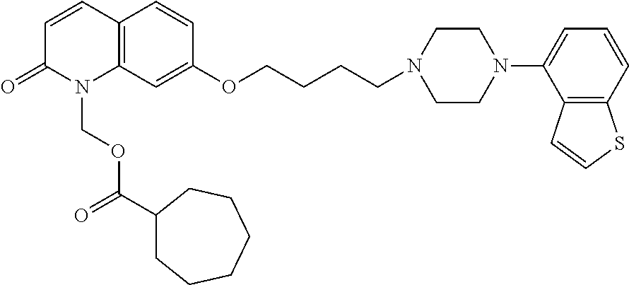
C12=C(C=C(OCCCCN3CCN(C4=CC=CC5=C4C=CS5)CC3)C=C1)N(COC(=O)C1CCCCCC1)C(=O)C=C2
